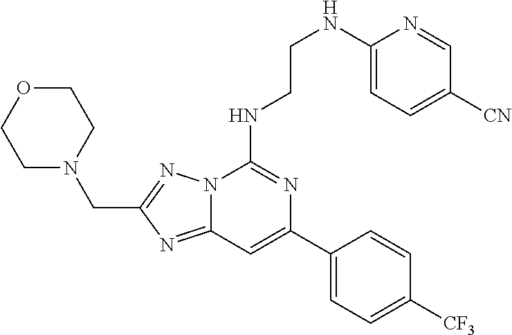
N12C(=NC(CN3CCOCC3)=N1)C=C(C1=CC=C([CF3])C=C1)N=C2NCCNC1=CC=C([CN])C=N1
